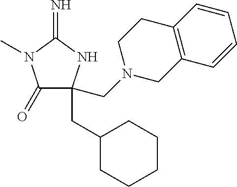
C1(=O)C(CN2CC3=C(C=CC=C3)CC2)(CC2CCCCC2)NC(=N)N1C
